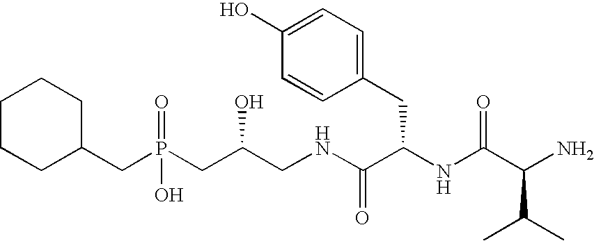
C1CCC(CP(CC(CNC(C(NC(C(N)C(C)C)=O)CC2=CC=C(O)C=C2)=O)O)(O)=O)CC1
